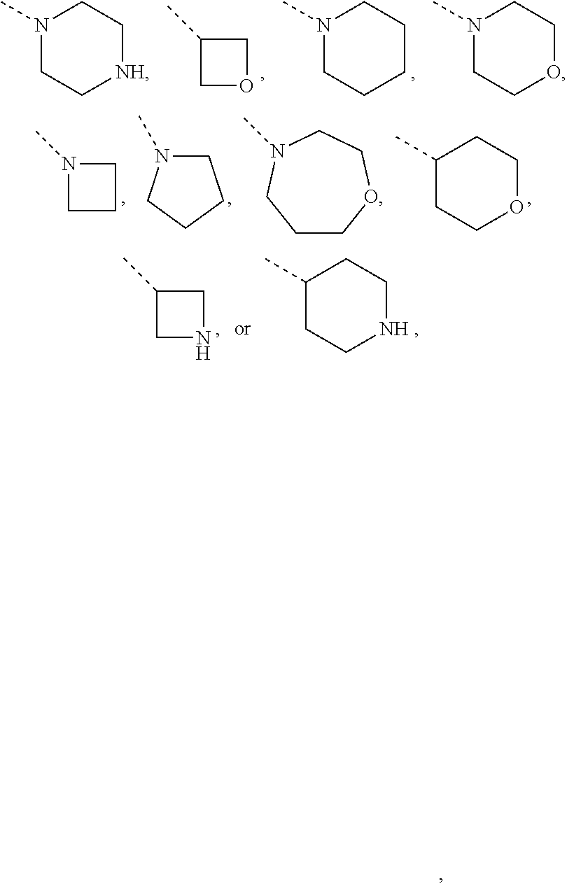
N1(C)CCCCC1.N1(C)CC[NH]CC1.C1(C)COC1.N1(C)CCOCC1.C1N(C)CCC1.N1(C)CCC1.C1(C)CCOCC1.C1COCCN(C)C1.C1(C)CCNCC1.C1(C)CNC1
